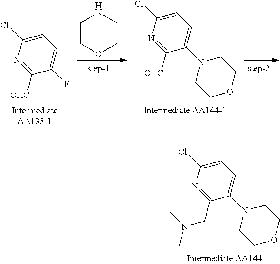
C1COCCN1.C1=C(Cl)N=C([OHC])C(F)=C1.C1=C(Cl)N=C([OHC])C(N2CCOCC2)=C1.C1=C(Cl)N=C(CN(C)C)C(N2CCOCC2)=C1
